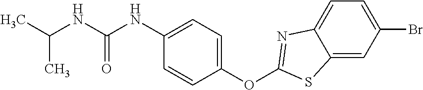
C1(OC2=NC3=CC=C(Br)C=C3S2)=CC=C(NC(NC(C)C)=O)C=C1
